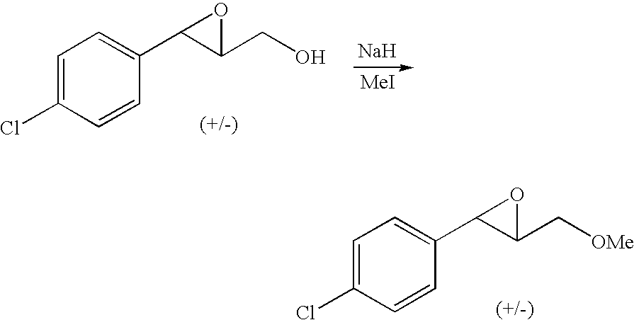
C1=C(Cl)C=CC(C2C(C[OMe])O2)=C1.C1=C(Cl)C=CC(C2C(CO)O2)=C1.[Na].[MeI]
